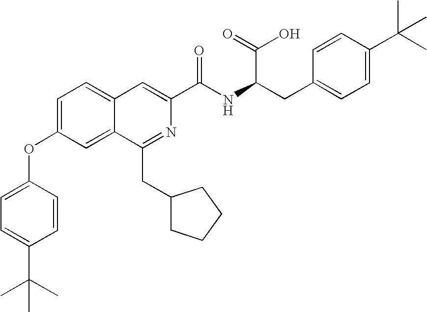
C1=C(OC2=CC=C(C(C)(C)C)C=C2)C=C2C(=C1)C=C(C(NC(C(=O)O)CC1=CC=C(C(C)(C)C)C=C1)=O)N=C2CC1CCCC1
